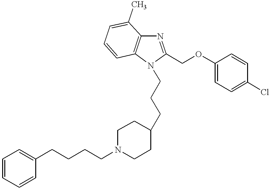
N1=C(COC2=CC=C(Cl)C=C2)N(CCCC2CCN(CCCCC3=CC=CC=C3)CC2)C2=C1C(C)=CC=C2
